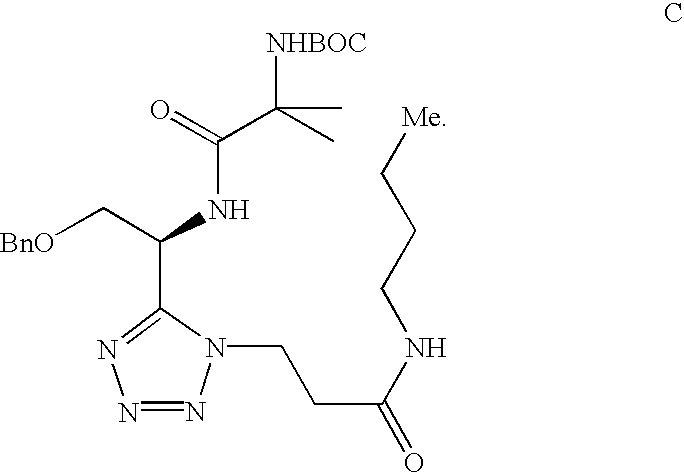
[BnO]CC(NC(C([NHBOC])(C)C)=O)C1=NN=NN1CCC(NCCC[Me])=O
